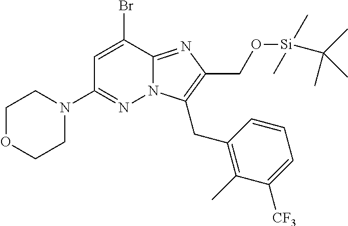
C1OCCN(C2=NN3C(=NC(CO[Si](C(C)(C)C)(C)C)=C3CC3=C(C)C([CF3])=CC=C3)C(Br)=C2)C1
